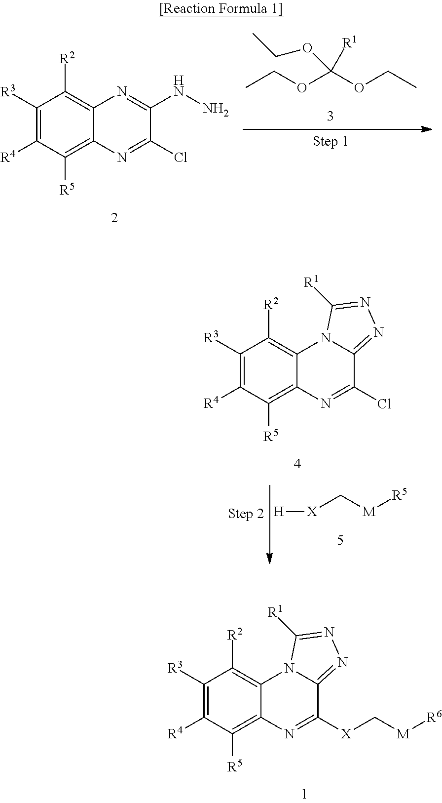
C1([R3])=C([R4])C([R5])=C2C(=C1[R2])N1C(=NN=C1[R1])C([X]C[M][R6])=N2.C1([R3])=C([R4])C([R5])=C2C(=C1[R2])N1C(=NN=C1[R1])C(Cl)=N2.[H][X]C[M][R5].C1([R3])=C([R4])C([R5])=C2C(=C1[R2])N=C(NN)C(Cl)=N2.CCOC(OCC)([R1])OCC
